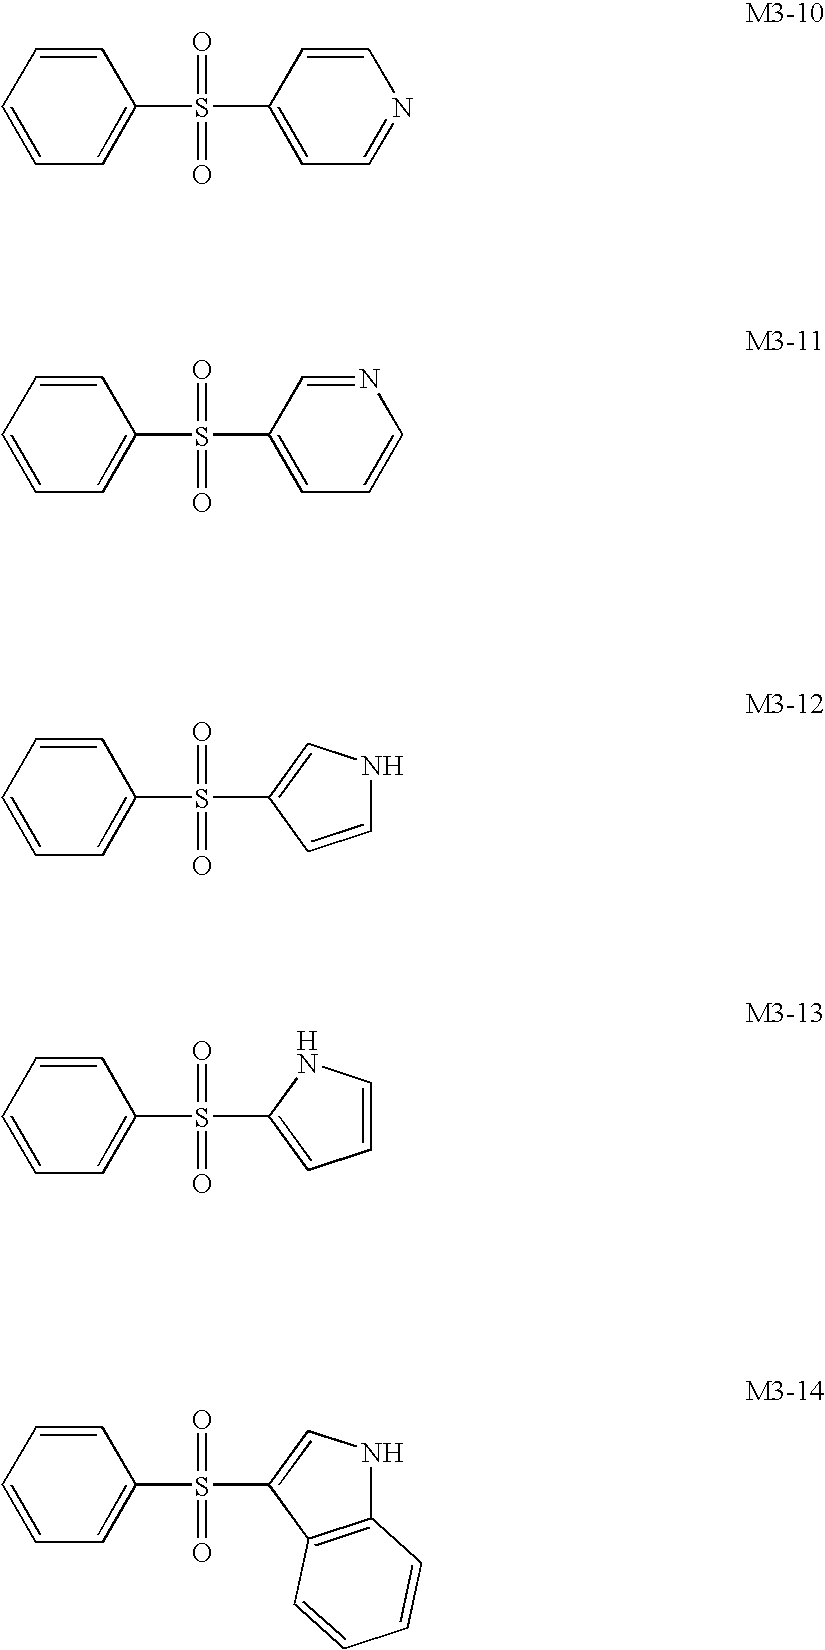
C1=CC=CC=C1S(=O)(=O)C1=CC=NC=C1.C1=CC=CC=C1S(=O)(=O)C1=CC=CN=C1.C1=CC=CC=C1S(=O)(=O)C1=CNC=C1.C1=CC=CC=C1S(=O)(=O)C1=CC=CN1.C1=CC=CC=C1S(=O)(=O)C1=CNC2=C1C=CC=C2
